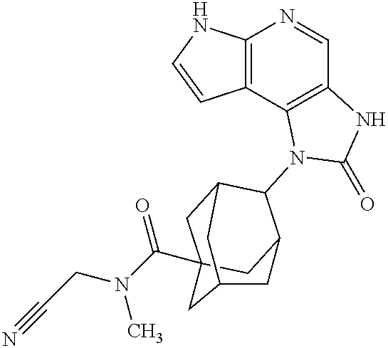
C12=C(C3=C(C=N1)NC(=O)N3C1C3CC4(C(N(CC#N)C)=O)CC1CC(C4)C3)C=CN2
